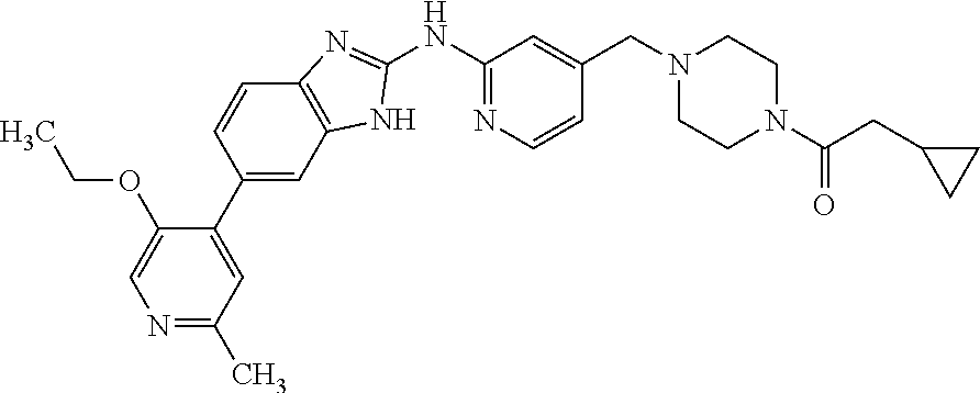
N1=C(C)C=C(C2=CC3=C(C=C2)N=C(NC2=NC=CC(CN4CCN(C(CC5CC5)=O)CC4)=C2)N3)C(OCC)=C1
